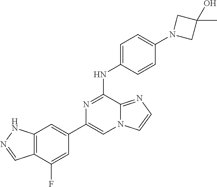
C1(C2=CC3=C(C(F)=C2)C=NN3)=CN2C(=NC=C2)C(NC2=CC=C(N3CC(C)(O)C3)C=C2)=N1
